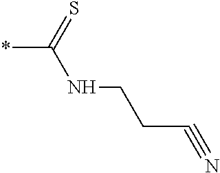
*C(=S)NCCC#N
